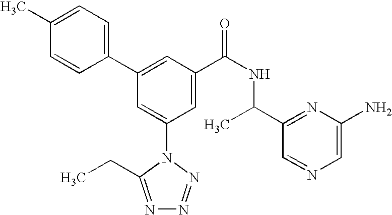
C1(C2=CC(C(NC(C3=NC(N)=CN=C3)C)=O)=CC(N3C(CC)=NN=N3)=C2)=CC=C(C)C=C1
